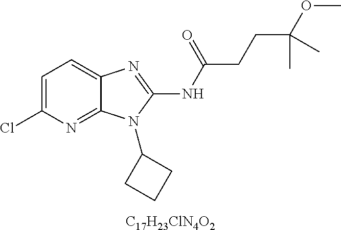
[C17H23ClN4O2].C1=C(Cl)N=C2C(=C1)N=C(NC(CCC(OC)(C)C)=O)N2C1CCC1
